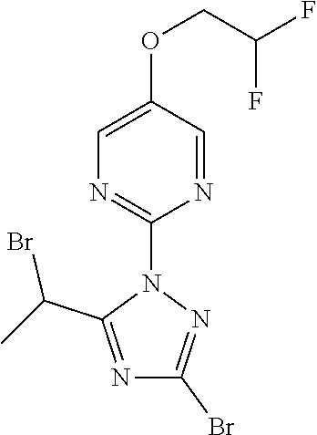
C1(Br)=NN(C2=NC=C(OCC(F)F)C=N2)C(C(C)Br)=N1
